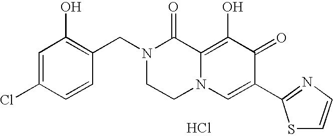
C1=C(Cl)C=CC(CN2CCN3C(=C(O)C(=O)C(C4=NC=CS4)=C3)C2=O)=C1O.Cl
